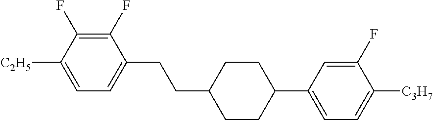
C1(F)=C(F)C([C2H5])=CC=C1CCC1CCC(C2=CC=C([C3H7])C(F)=C2)CC1
